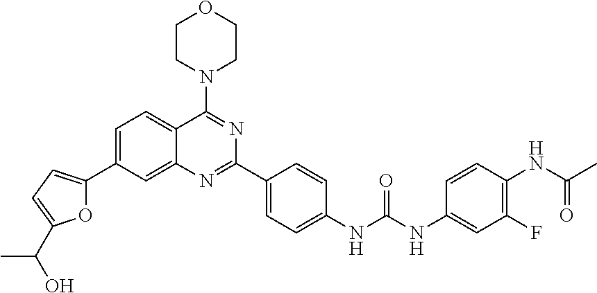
O1C(C2=CC=C3C(=C2)N=C(C2=CC=C(NC(NC4=CC(F)=C(NC(C)=O)C=C4)=O)C=C2)N=C3N2CCOCC2)=CC=C1C(O)C
